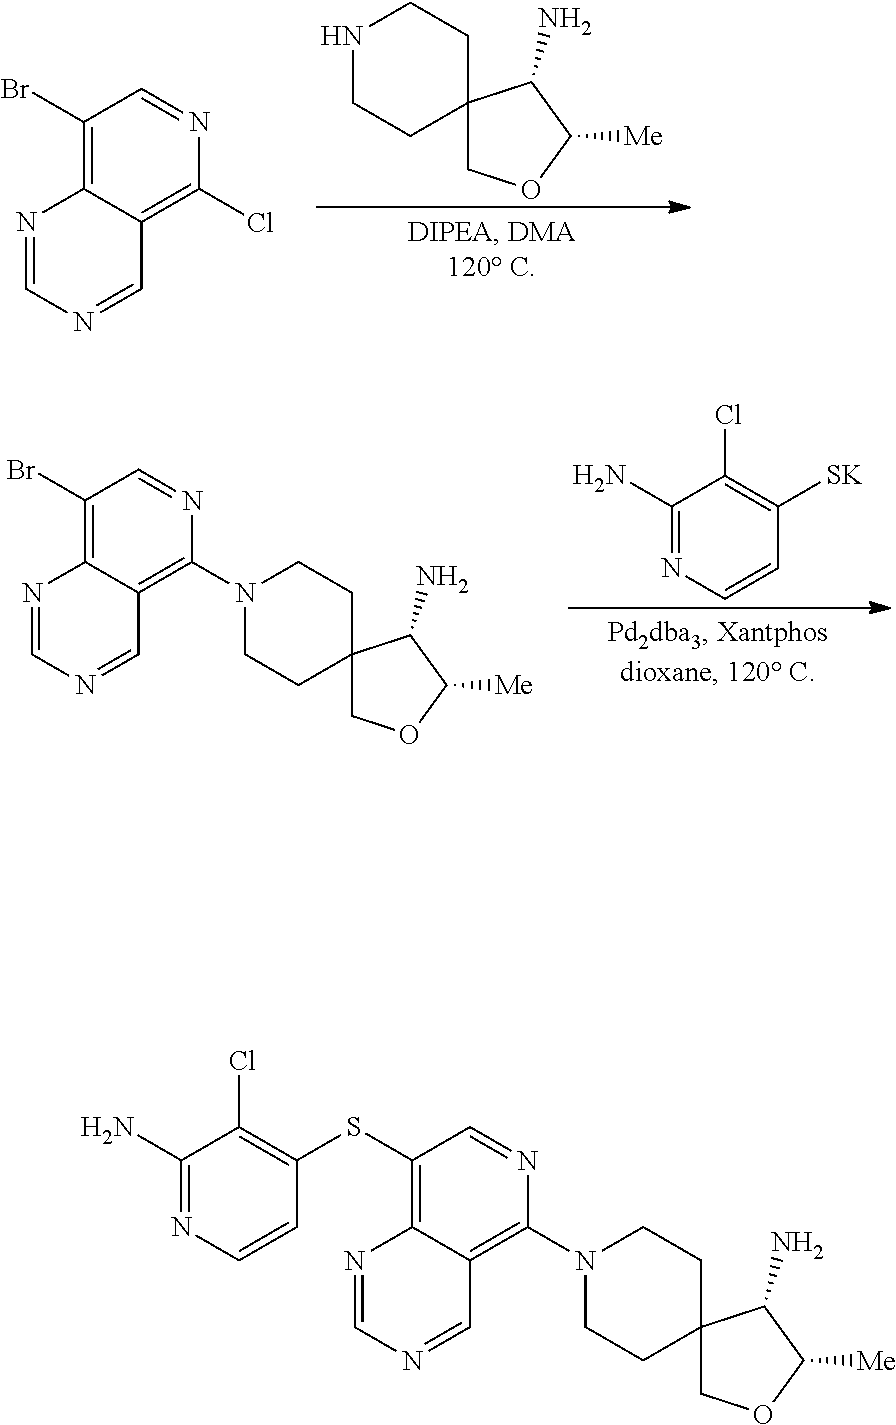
C1(Br)=C2C(=C(Cl)N=C1)C=NC=N2.N1CCC2(CC1)COC([Me])C2N.C1(N)=NC=CC([SK])=C1Cl.C1(Br)=C2C(=C(N3CCC4(CC3)COC([Me])C4N)N=C1)C=NC=N2.C1(SC2=C(Cl)C(N)=NC=C2)=C2C(=C(N3CCC4(CC3)COC([Me])C4N)N=C1)C=NC=N2
